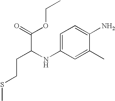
CSCCC(NC1=CC=C(N)C(C)=C1)C(OCC)=O
